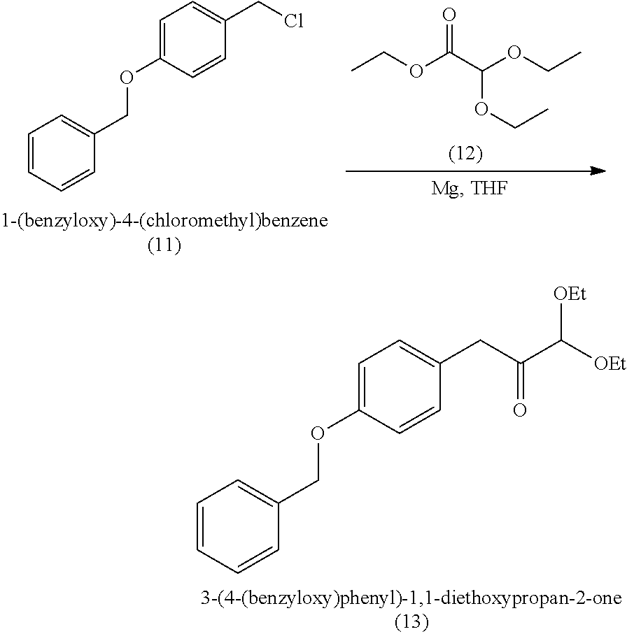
CCOC(C(OCC)OCC)=O.C1=CC=CC(COC2=CC=C(CCl)C=C2)=C1.C1=CC=CC(COC2=CC=C(CC(C([OEt])[OEt])=O)C=C2)=C1
